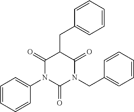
C1=CC=CC(CC2C(=O)N(C3=CC=CC=C3)C(=O)N(CC3=CC=CC=C3)C2=O)=C1
